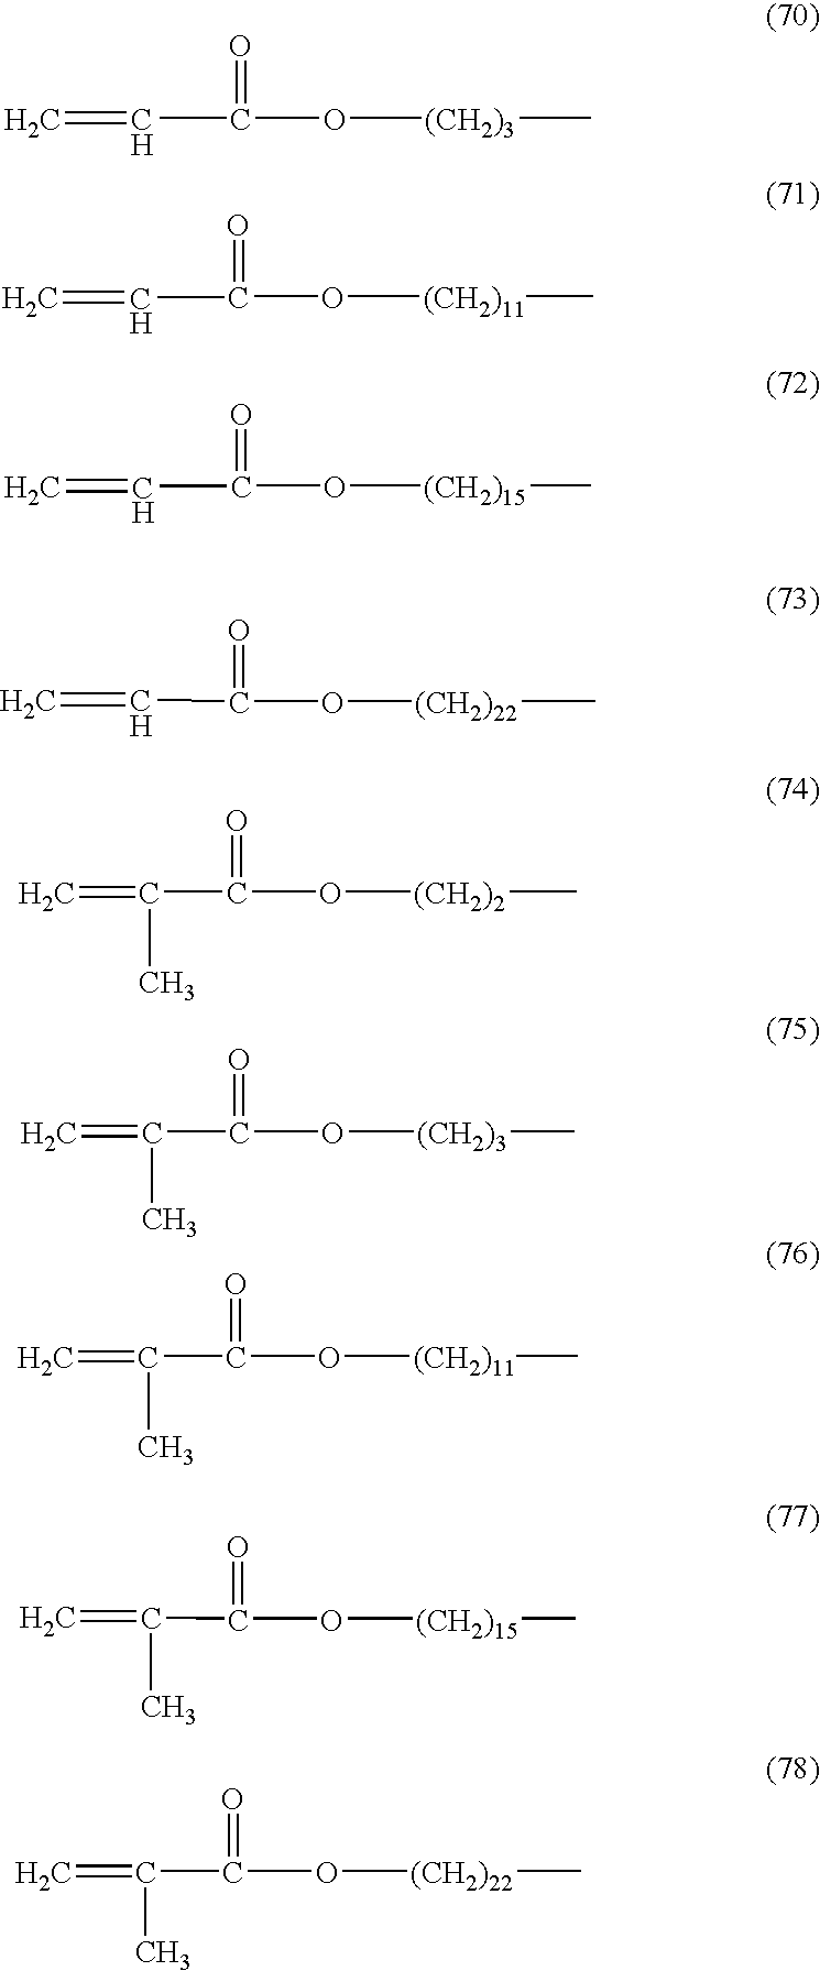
[(CH2)3](C)OC(=O)C=C.[(CH2)11](OC(=O)C=C)C.[(CH2)15](OC(=O)C=C)C.[(CH2)22](OC(=O)C=C)C.[(CH2)2](C)OC(=O)C(=C)C.[(CH2)3](C)OC(=O)C(=C)C.[(CH2)11](C)OC(=O)C(=C)C.[(CH2)15](OC(=O)C(=C)C)C.[(CH2)22](OC(=O)C(=C)C)C
